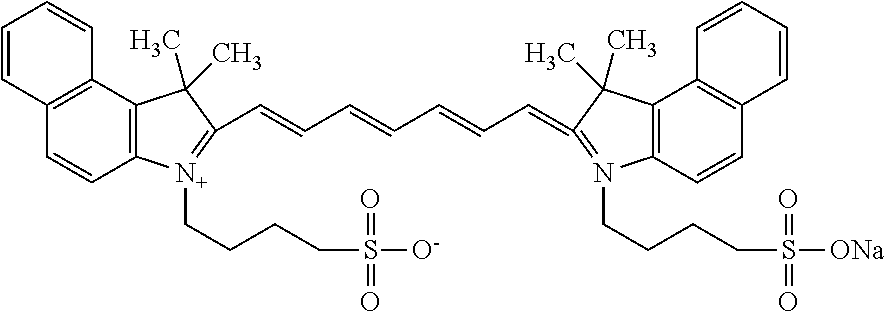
C12=C(C3=C(C=C1)C=CC=C3)C(C)(C)C(C=CC=CC=CC=C1=N(CCCCS(=O)(=O)[ONa])C3=C(C4=C(C=C3)C=CC=C4)C1(C)C)=[N+]2CCCCS(=O)(=O)[O-]
